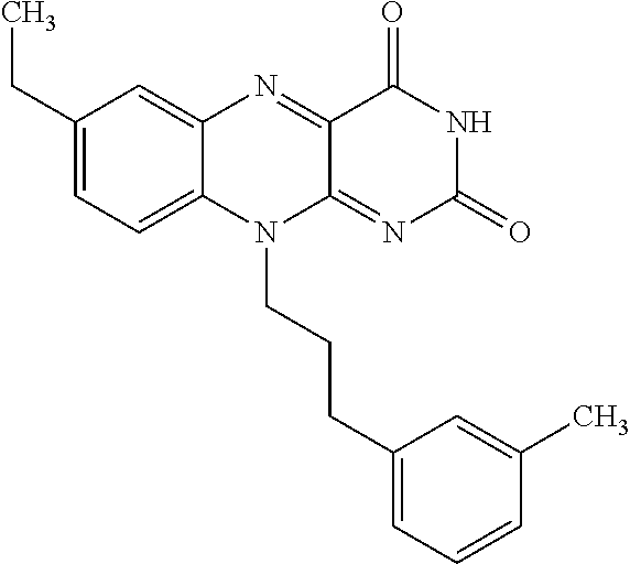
C1(CC)=CC=C2C(=C1)N=C1C(=NC(=O)NC1=O)N2CCCC1=CC=CC(C)=C1
